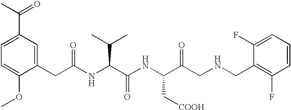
C1=C(OC)C(CC(NC(C(NC(C(CNCC2=C(F)C=CC=C2F)=O)C[COOH])=O)C(C)C)=O)=CC(C(C)=O)=C1
